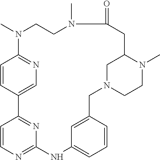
C1=CC2=CN=C1N(C)CCN(C)C(=O)CC1N(C)CCN(CC3=CC(=CC=C3)NC3=NC=CC2=N3)C1
